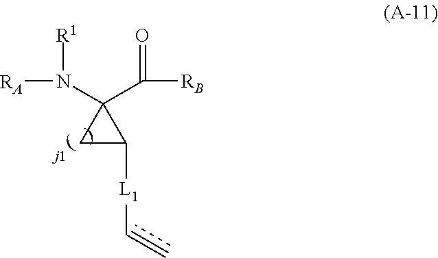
[RA]N(C1(C([RB])=O)CC1[L1]C=C)[R1]
